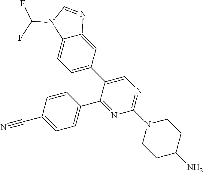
C1=CC(C#N)=CC=C1C1=NC(N2CCC(N)CC2)=NC=C1C1=CC=C2C(=C1)N=CN2C(F)F
